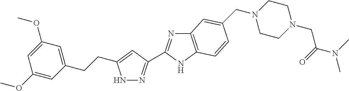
N1N=C(C2=NC3=C(N2)C=CC(CN2CCN(CC(N(C)C)=O)CC2)=C3)C=C1CCC1=CC(OC)=CC(OC)=C1
